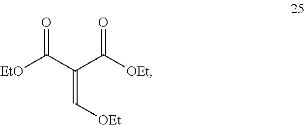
[EtO]C(C(C([OEt])=O)=C[OEt])=O
